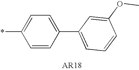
C1(*)=CC=C(C2=CC=CC(OC)=C2)C=C1
